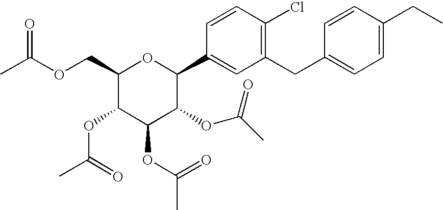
C1(COC(C)=O)C(OC(C)=O)C(OC(C)=O)C(OC(C)=O)C(C2=CC(CC3=CC=C(CC)C=C3)=C(Cl)C=C2)O1
